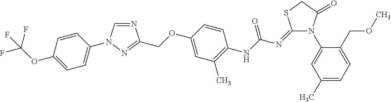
N1=CN(C2=CC=C(OC(F)(F)F)C=C2)N=C1COC1=CC(C)=C(NC(N=C2N(C3=CC(C)=CC=C3COC)C(=O)CS2)=O)C=C1
